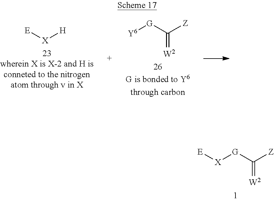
[E][X][G]C([Z])=[W2].[E][X][H].[Y6][G]C([Z])=[W2]
